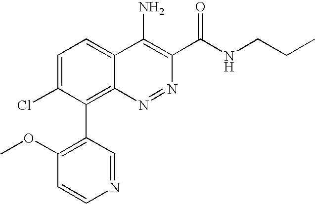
C1=C(Cl)C(C2=C(OC)C=CN=C2)=C2C(=C1)C(N)=C(C(NCCC)=O)N=N2
